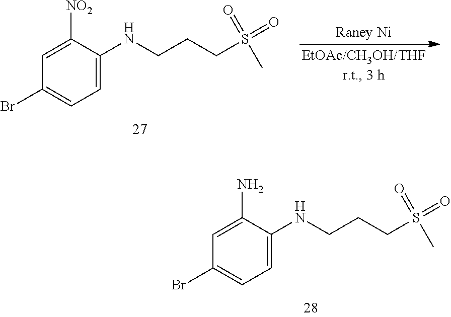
C1(NCCCS(=O)(=O)C)=CC=C(Br)C=C1N.C1(NCCCS(=O)(=O)C)=CC=C(Br)C=C1[NO2]
